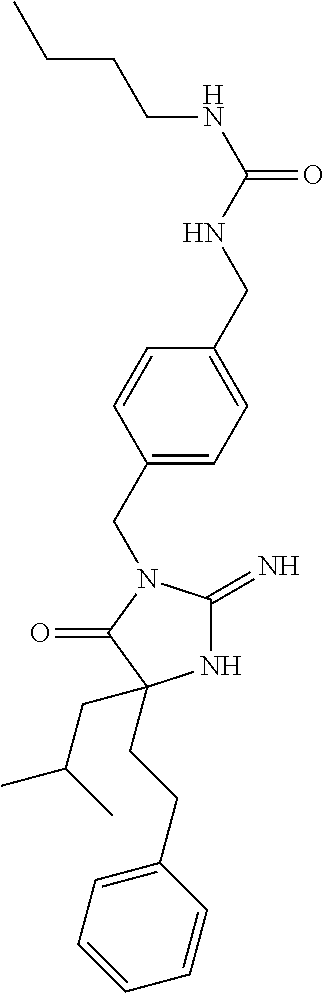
N1C(=N)N(CC2=CC=C(CNC(NCCCC)=O)C=C2)C(=O)C1(CC(C)C)CCC1=CC=CC=C1
